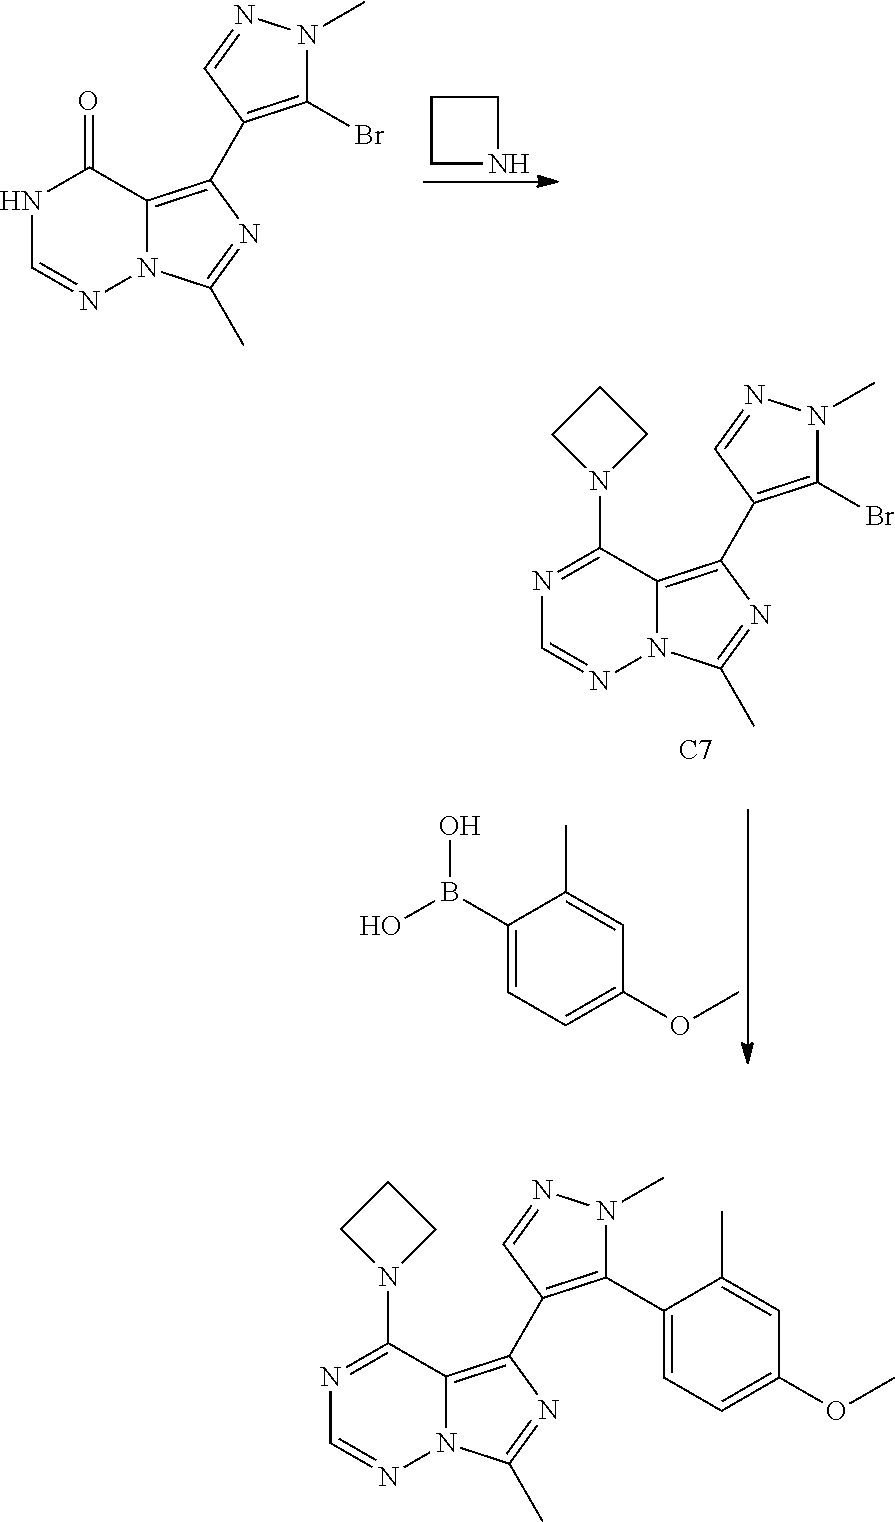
C1CNC1.N1C=NN2C(=C(C3=C(Br)N(C)N=C3)N=C2C)C1=O.N1=C(N2CCC2)C2=C(C3=C(Br)N(C)N=C3)N=C(C)N2N=C1.[C7].C1(B(O)O)=CC=C(OC)C=C1C.N1=C(N2CCC2)C2=C(C3=C(C4=CC=C(OC)C=C4C)N(C)N=C3)N=C(C)N2N=C1
